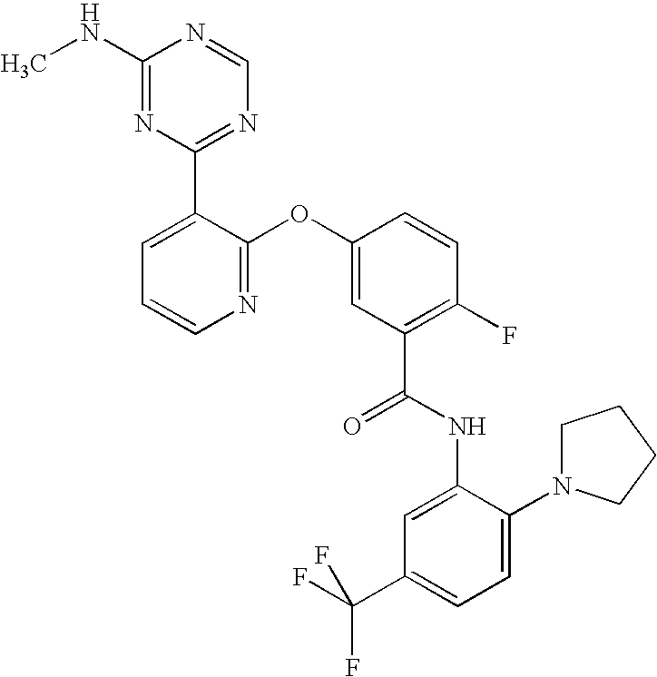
N1=C(OC2=CC(C(NC3=CC(C(F)(F)F)=CC=C3N3CCCC3)=O)=C(F)C=C2)C(C2=NC=NC(NC)=N2)=CC=C1
